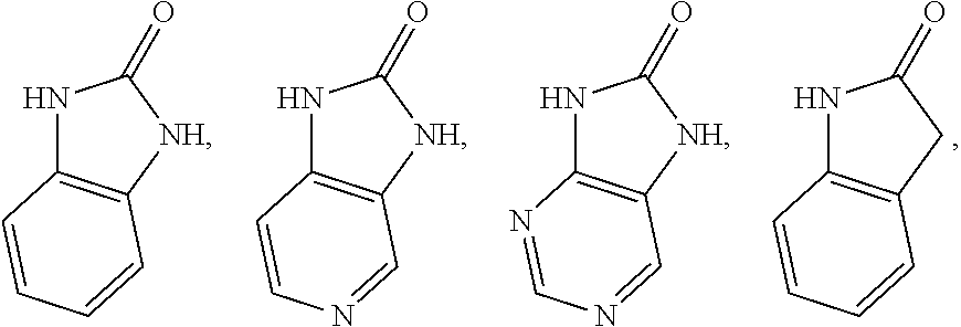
N1C2=C([NH]C1=O)C=CC=C2.N1C2=C([NH]C1=O)C=NC=C2.N1C2=C([NH]C1=O)C=NC=N2.N1C2=C(CC1=O)C=CC=C2
